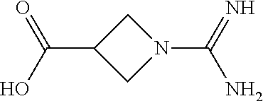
C(C1CN(C(N)=N)C1)(O)=O
